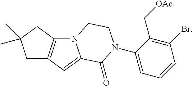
N12C3=C(C=C1C(=O)N(C1=CC=CC(Br)=C1C[OAc])CC2)CC(C)(C)C3
